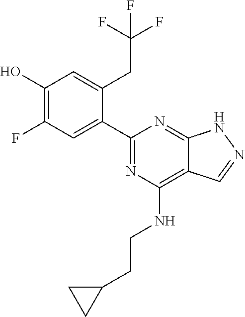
N1=C(C2=CC(F)=C(O)C=C2CC(F)(F)F)N=C2C(=C1NCCC1CC1)C=NN2
